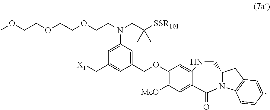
C1(COC2=C([MeO])C=C3C(=C2)NCC2N(C4=C(C2)C=CC=C4)C3=O)=CC(N(CCOCCOCCOC)CC([SSR101])(C)C)=CC(C[X1])=C1
